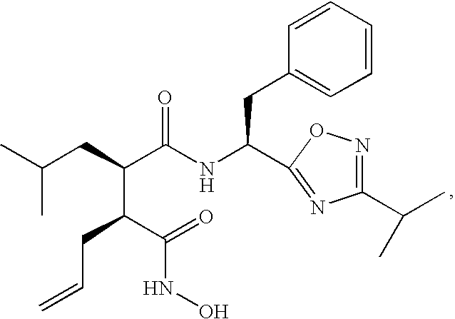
C(NC(C(CC(C)C)C(C(=O)NO)CC=C)=O)(CC1=CC=CC=C1)C1=NC(C(C)C)=NO1
